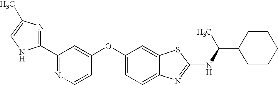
N1=C(C2=NC(C)=CN2)C=C(OC2=CC=C3C(=C2)SC(NC(C2CCCCC2)C)=N3)C=C1
